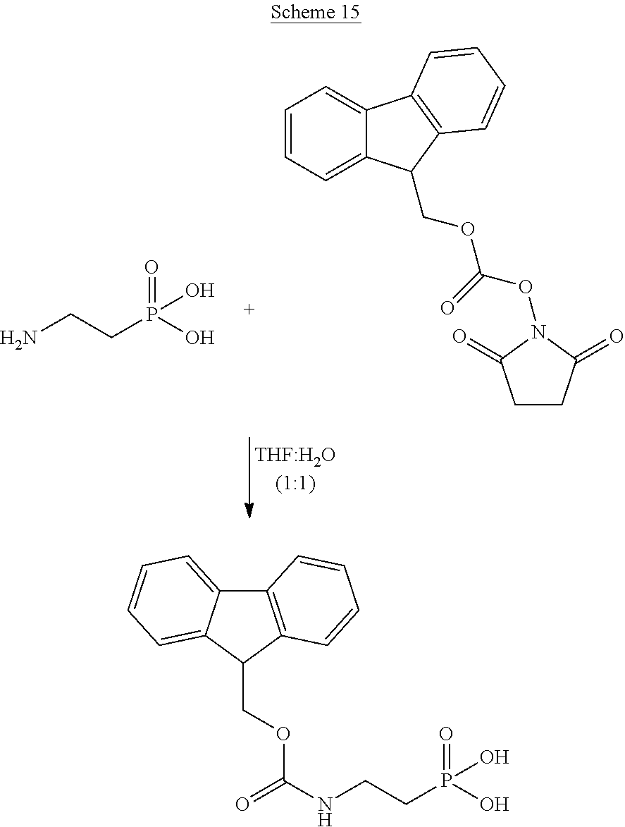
C1=CC=C2C(=C1)C1=C(C2COC(ON2C(=O)CCC2=O)=O)C=CC=C1.O=P(O)(CCN)O.C12=C(C(COC(=O)NCCP(=O)(O)O)C3=CC=CC=C13)C=CC=C2
